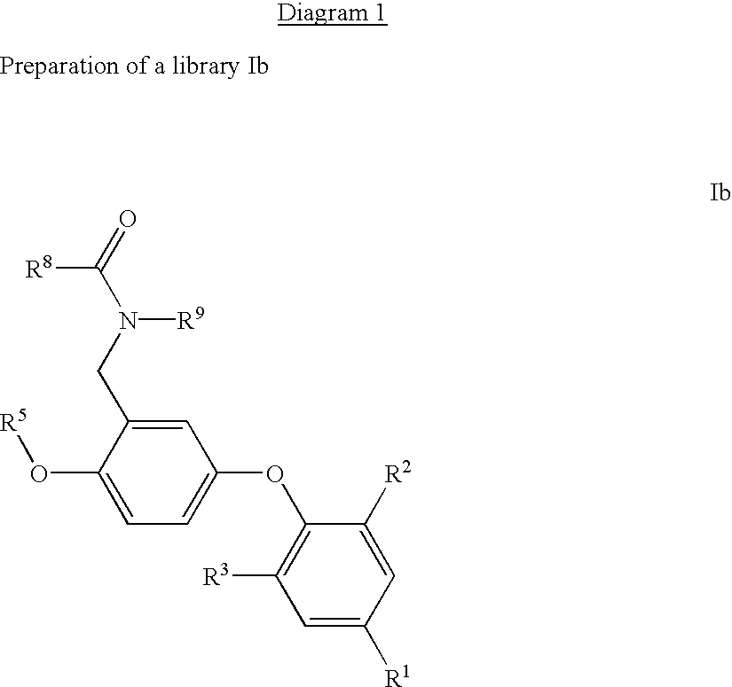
O(C1=CC=C(OC2=C([R3])C=C([R1])C=C2[R2])C=C1CN([R9])C(=O)[R8])[R5]
